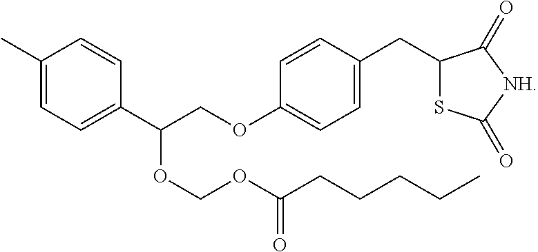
C1(C)=CC=C(C(COC2=CC=C(CC3SC(=O)[NH]C3=O)C=C2)OCOC(=O)CCCCC)C=C1
